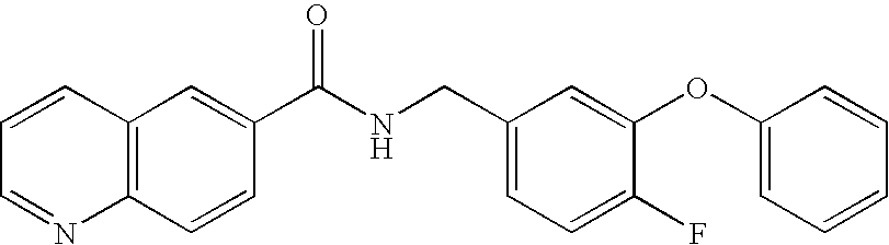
C1=CC=NC2=C1C=C(C(NCC1=CC=C(F)C(OC3=CC=CC=C3)=C1)=O)C=C2
